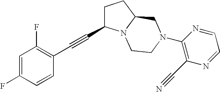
C1=C(F)C=CC(C#CC2CCC3N2CCN(C2=C(C#N)N=CC=N2)C3)=C1F
